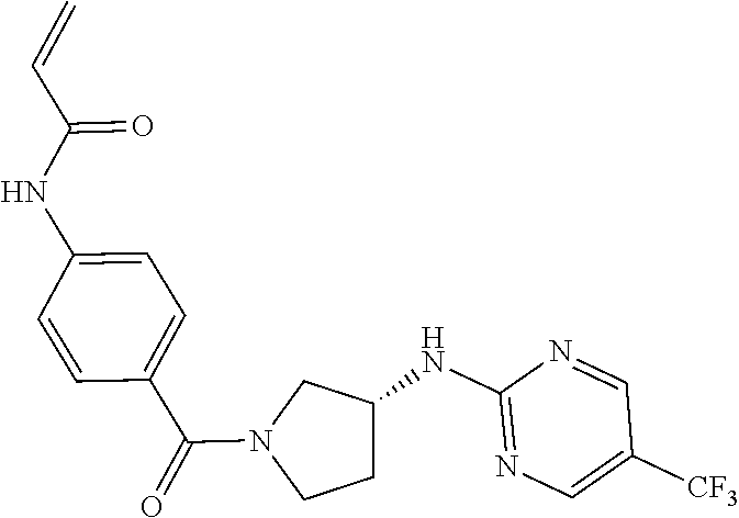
C1(NC2CN(C(=O)C3=CC=C(NC(=O)C=C)C=C3)CC2)=NC=C([CF3])C=N1
